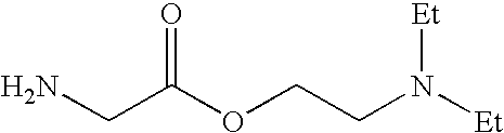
NCC(OCCN([Et])[Et])=O
